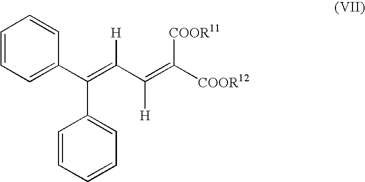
C1=CC=C(C(=C(C([H])=C([COOR12])[COOR11])[H])C2=CC=CC=C2)C=C1
